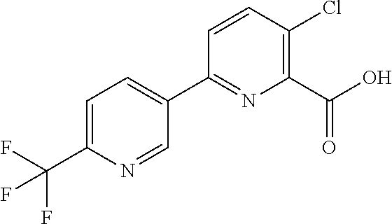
C(C1=CC=C(C2=NC(C(O)=O)=C(Cl)C=C2)C=N1)(F)(F)F
